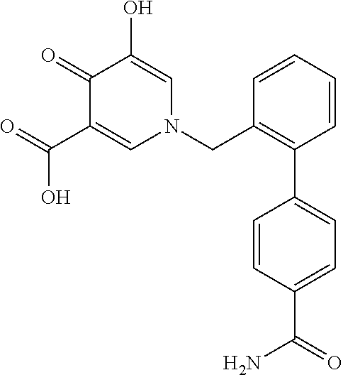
O=C(C1=CN(CC2=C(C3=CC=C(C(N)=O)C=C3)C=CC=C2)C=C(O)C1=O)O
